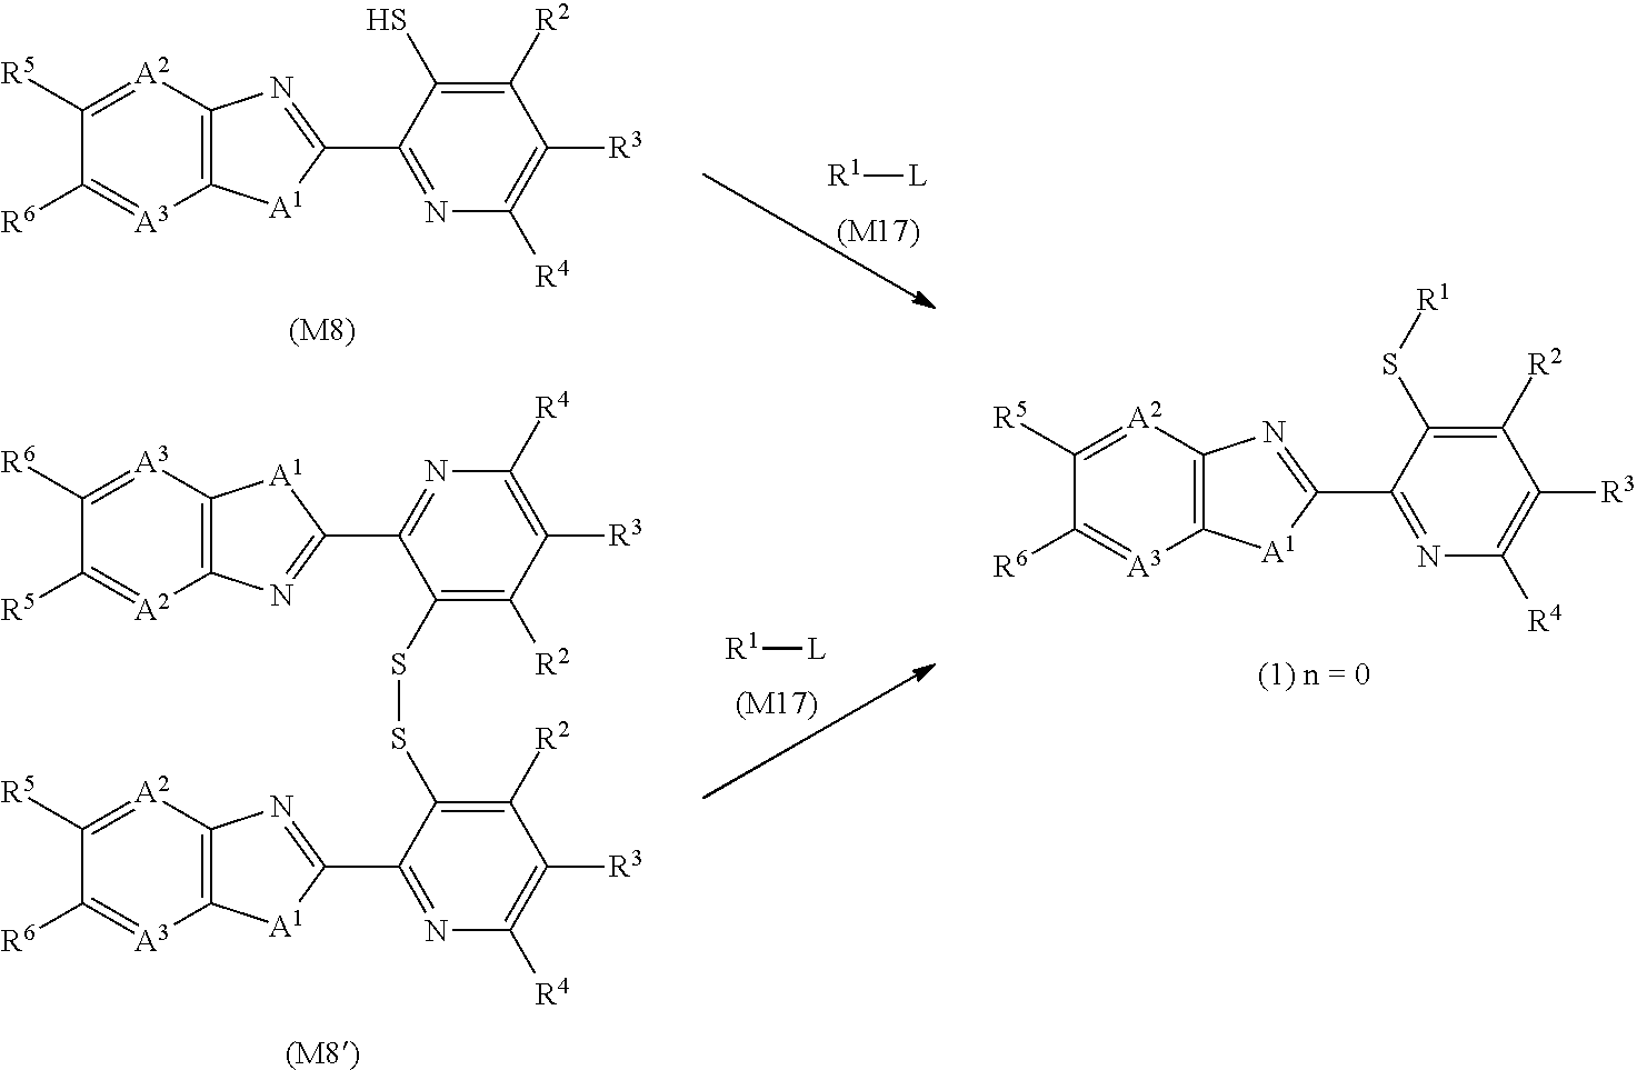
C12=C([A2]=C([R5])C([R6])=[A3]1)N=C(C1=NC([R4])=C([R3])C([R2])=C1S[R1])[A1]2.[(1) n = 0].[R1][L].[(M17)].[R1][L].[(M17)].C12=C([A2]=C([R5])C([R6])=[A3]1)N=C(C1=NC([R4])=C([R3])C([R2])=C1S)[A1]2.C12=C([A2]=C([R5])C([R6])=[A3]1)N=C(C1=NC([R4])=C([R3])C([R2])=C1SSC1=C([R2])C([R3])=C([R4])N=C1C1=NC3=C([A3]=C([R6])C([R5])=[A2]3)[A1]1)[A1]2.[(M8)].[(M8)]
